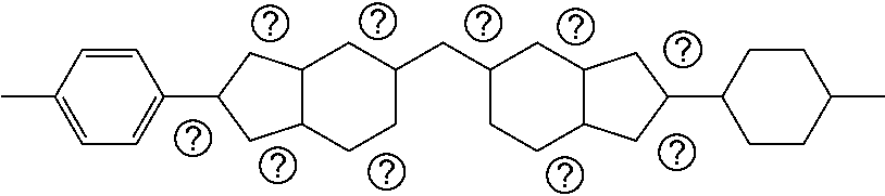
C12C(CCC(CC3CCC4C(C3)CC(C3CCC(C)CC3)C4)C1)CC(C1=CC=C(C)C=C1)C2
